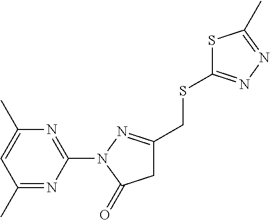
C1(C)=NC(N2C(=O)CC(CSC3=NN=C(C)S3)=N2)=NC(C)=C1
